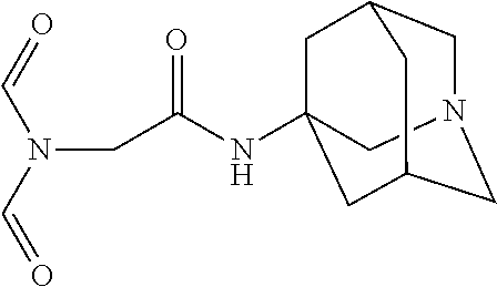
C1N2CC3CC(NC(CN(C=O)C=O)=O)(CC1C3)C2
